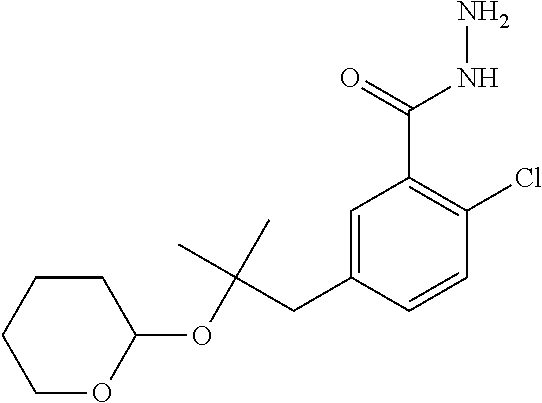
C1OC(OC(C)(CC2=CC(C(=O)NN)=C(Cl)C=C2)C)CCC1
